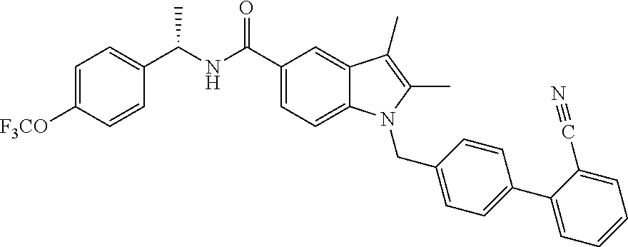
C1=C([F3CO])C=CC(C(NC(C2=CC=C3C(=C2)C(C)=C(C)N3CC2=CC=C(C3=CC=CC=C3C#N)C=C2)=O)C)=C1
